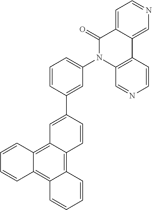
C12=C3C(=C4C(=C1C=CC=C2)C=CC=C4)C=C(C1=CC(N2C4=C(C5=CN=CC=C5C2=O)C=CN=C4)=CC=C1)C=C3
